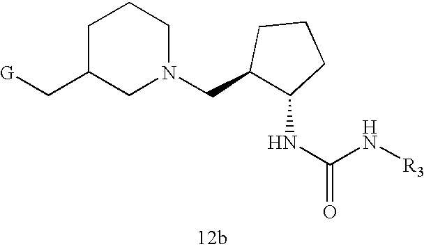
C(N[R3])(NC1C(CN2CC(C[G])CCC2)CCC1)=O
